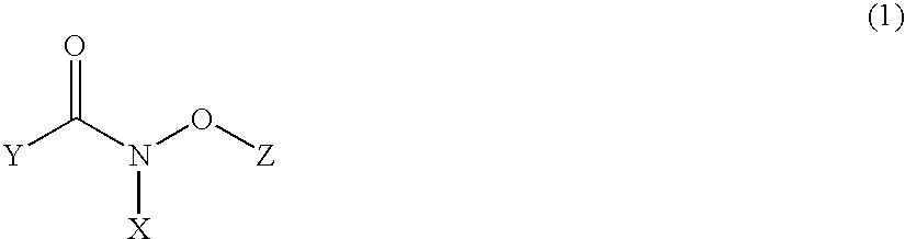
O=C([Y])N([X])O[Z]
